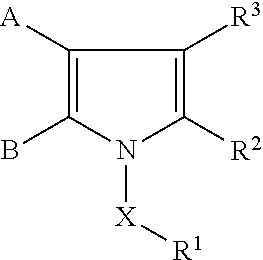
C1([A])=C(B)N([X][R1])C([R2])=C1[R3]
